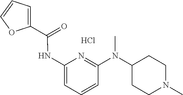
Cl.C(=O)(NC1=CC=CC(N(C2CCN(C)CC2)C)=N1)C1=CC=CO1
